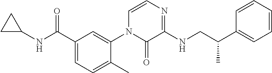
C1C(NC(C2=CC=C(C)C(N3C(=O)C(NCC(C4=CC=CC=C4)C)=NC=C3)=C2)=O)C1
